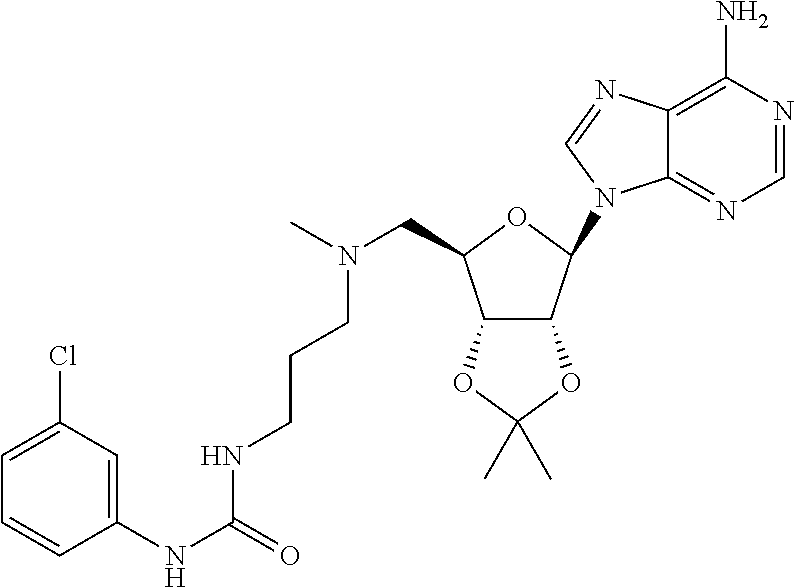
CN(CC1OC(N2C3=NC=NC(N)=C3N=C2)C2C1OC(C)(C)O2)CCCNC(NC1=CC(Cl)=CC=C1)=O
